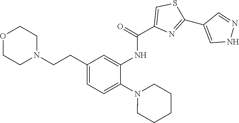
O1CCN(CCC2=CC=C(N3CCCCC3)C(NC(C3=CSC(C4=CNN=C4)=N3)=O)=C2)CC1
